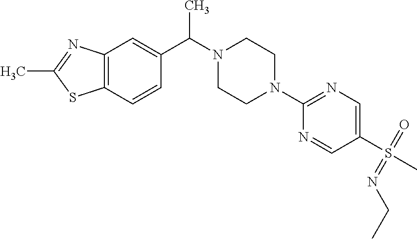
CC(N1CCN(C2=NC=C(S(C)(=O)=NCC)C=N2)CC1)C1=CC2=C(C=C1)SC(C)=N2
